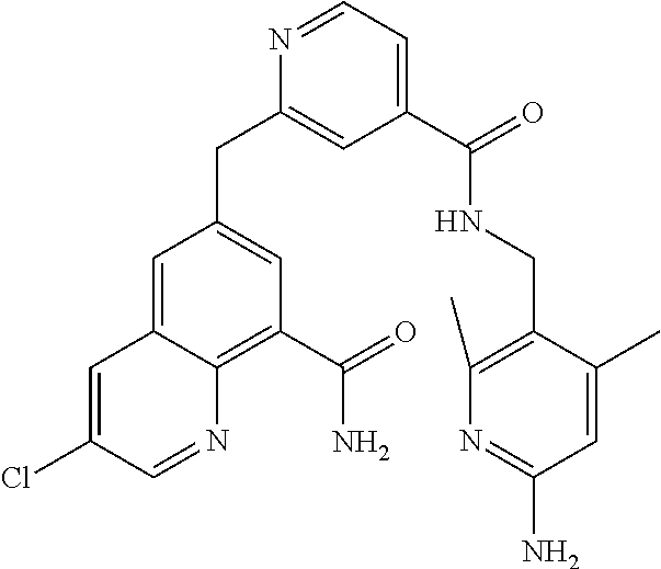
N1=CC=C(C(=O)NCC2=C(C)N=C(N)C=C2C)C=C1CC1=CC(C(=O)N)=C2C(=C1)C=C(Cl)C=N2
